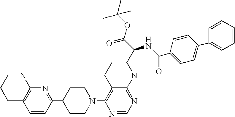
C1=CC(C2CCN(C3=C(CC)C(NCC(C(OC(C)(C)C)=O)NC(=O)C4=CC=C(C5=CC=CC=C5)C=C4)=NC=N3)CC2)=NC2=C1CCCN2
